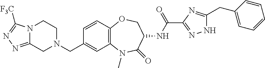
C1C2=NN=C([F3C])N2CCN1CC1=CC2=C(C=C1)OCC(NC(C1=NNC(CC3=CC=CC=C3)=N1)=O)C(=O)N2C
